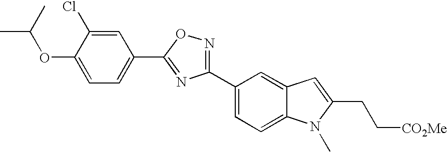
C1=C(C2=NOC(C3=CC=C(OC(C)C)C(Cl)=C3)=N2)C=C2C(=C1)N(C)C(CC[CO2Me])=C2
